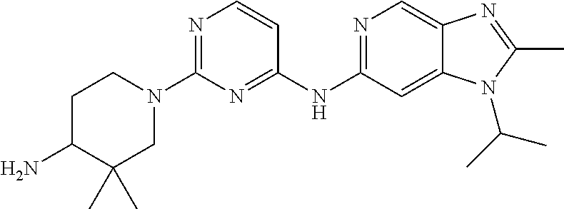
C1(NC2=NC(N3CC(C)(C)C(N)CC3)=NC=C2)=NC=C2C(=C1)N(C(C)C)C(C)=N2
